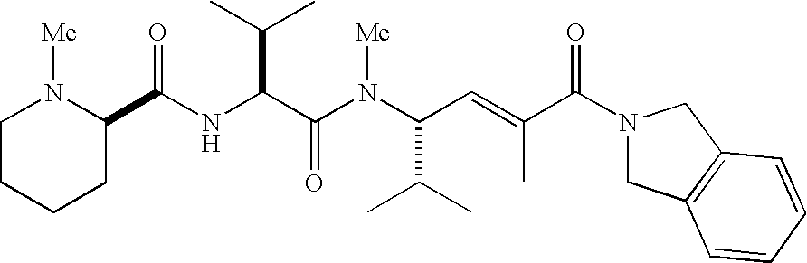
N(C(C(N(C(C(C)C)C=C(C(N1CC2=C(C1)C=CC=C2)=O)C)[Me])=O)C(C)C)C(=O)C1N([Me])CCCC1
